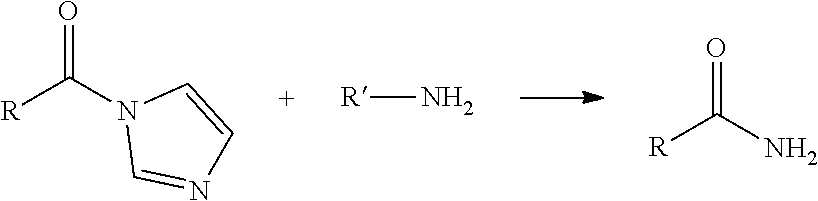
[R]C(N1C=NC=C1)=O.[R]N.[R]C(N)=O
